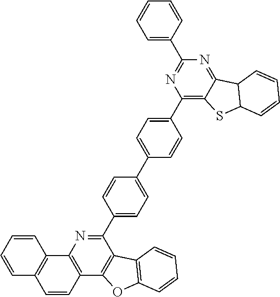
C1=CC=CC2=C1C1=C(C=C2)C2=C(C(C3=CC=C(C4=CC=C(C5=C6C(=NC(C7=CC=CC=C7)=N5)C5C(S6)C=CC=C5)C=C4)C=C3)=N1)C1=C(O2)C=CC=C1
